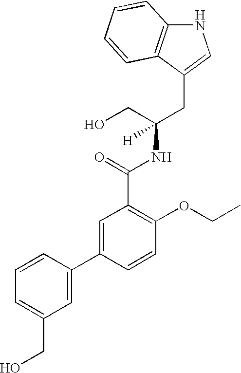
C1(C(=O)NC(CC2=CNC3=C2C=CC=C3)(CO)[H])=C(OCC)C=CC(C2=CC(CO)=CC=C2)=C1
